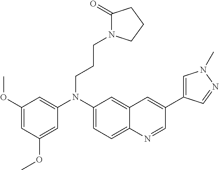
C1(N(C2=CC(OC)=CC(OC)=C2)CCCN2C(=O)CCC2)=CC=C2C(=C1)C=C(C1=CN(C)N=C1)C=N2
